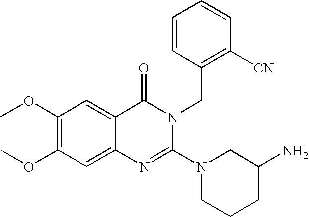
C1(OC)=C(OC)C=C2C(=C1)C(=O)N(CC1=C([CN])C=CC=C1)C(N1CCCC(N)C1)=N2
